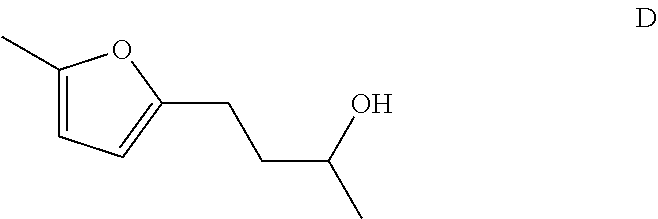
C1(C)=CC=C(CCC(C)O)O1
